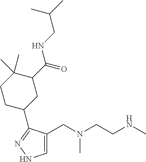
C1=C(CN(CCNC)C)C(C2CC(C(NCC(C)C)=O)C(C)(C)CC2)=NN1
